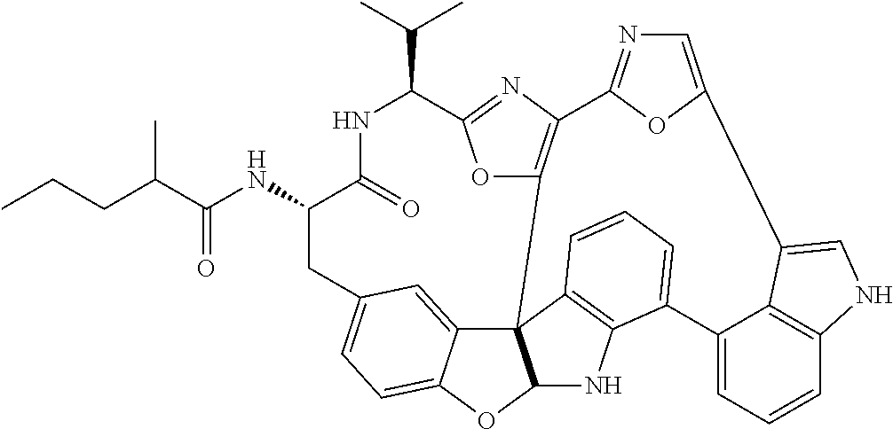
C(=O)(NC1C(=O)NC(C(C)C)C2=NC3=C(O2)C24C5=CC(=CC=C5OC2NC2=C4C=CC=C2C2=CC=CC4=C2C(=CN4)C2=CN=C3O2)C1)C(CCC)C
